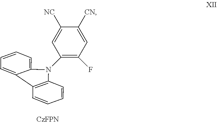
C1(N2C3=C(C=CC=C3)C3=CC=CC=C23)=C(F)C=C([CN])C([NC])=C1
